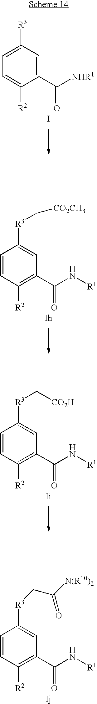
C1=C([R3])C=C(C(=O)[NHR1])C([R2])=C1.I.C1=CC([R2])=C(C(=O)N[R1])C=C1[R3]C[CO2CH3].[Ih].C1=CC([R2])=C(C(=O)N[R1])C=C1[R3]C[CO2H].[Ii].C1=CC([R2])=C(C(=O)N[R1])C=C1[R3]CC([N(R10)2])=O.[Ij]
